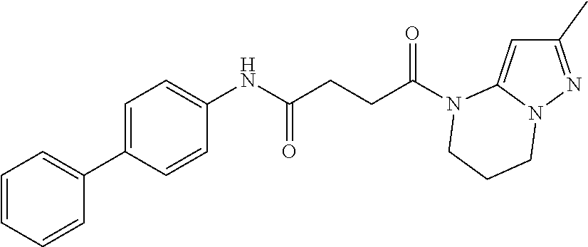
C1(C)=NN2C(=C1)N(C(CCC(NC1=CC=C(C3=CC=CC=C3)C=C1)=O)=O)CCC2
